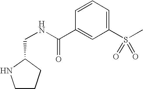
C1CCC(CNC(C2=CC(S(C)(=O)=O)=CC=C2)=O)N1
